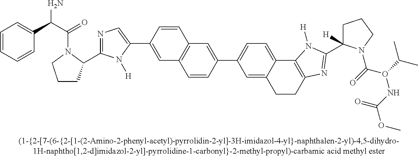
C1=C(C2=CN=C(C3CCCN3C(=O)C(C3=CC=CC=C3)N)N2[H])C=CC2=C1C=CC(C1=CC=C3C(=C1)CCC1=C3N([H])C(C3([H])CCCN3C(O(NC(OC)=O)C(C)C)=O)=N1)=C2
